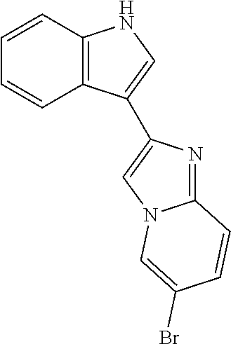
C1=CC2=C(C=C1)C(C1=CN3C(=N1)C=CC(Br)=C3)=CN2
